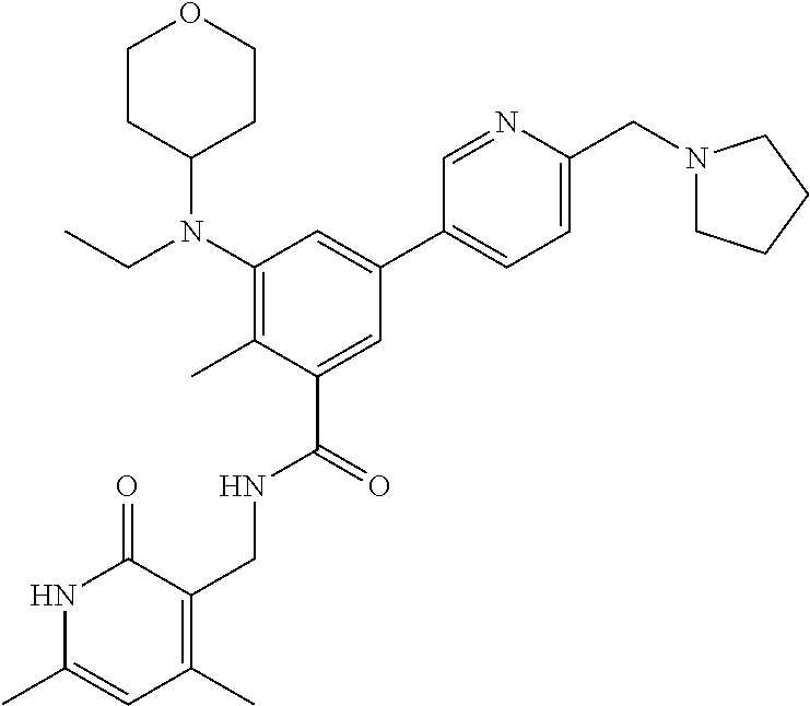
C1(N(CC)C2CCOCC2)=C(C)C(C(=O)NCC2=C(C)C=C(C)NC2=O)=CC(C2=CC=C(CN3CCCC3)N=C2)=C1
